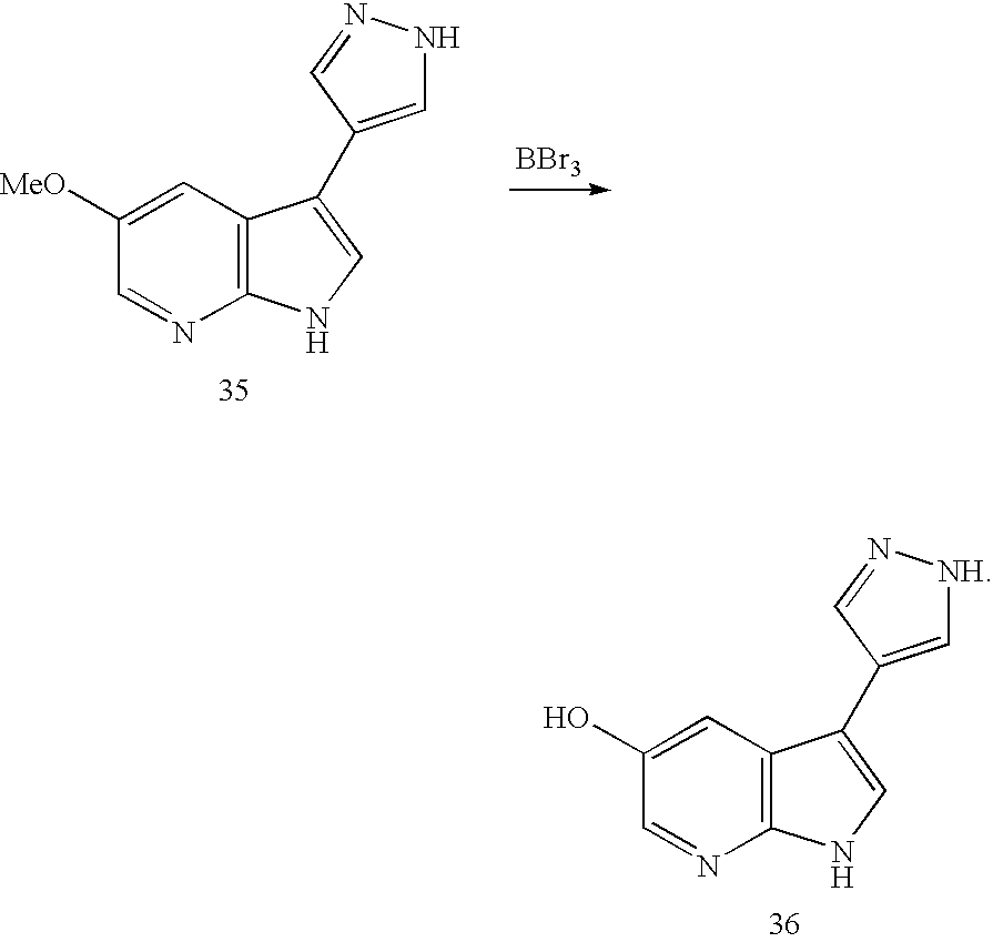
C1=C(O)C=NC2=C1C(C1=C[NH]N=C1)=CN2.[BBr3].C1=C([MeO])C=NC2=C1C(C1=CNN=C1)=CN2
